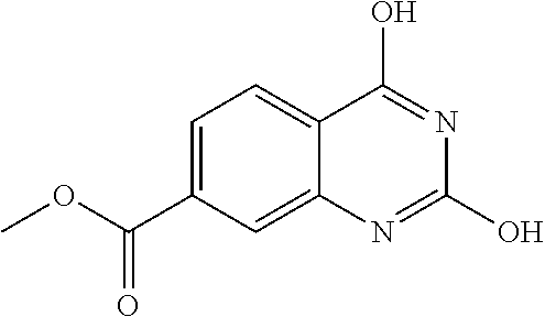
O(C(C1=CC=C2C(=C1)N=C(O)N=C2O)=O)C
